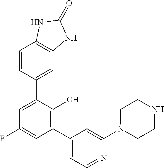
C1CN(C2=CC(C3=C(O)C(C4=CC5=C(NC(=O)N5)C=C4)=CC(F)=C3)=CC=N2)CCN1
